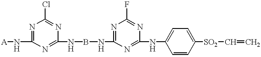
[A]NC1=NC(Cl)=NC(NBNC2=NC(F)=NC(NC3=CC=C([SO2]C=C)C=C3)=N2)=N1
